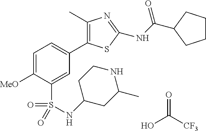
OC([CF3])=O.C1(C)=C(C2=CC=C([MeO])C(S(=O)(=O)NC3CC(C)NCC3)=C2)SC(NC(=O)C2CCCC2)=N1
